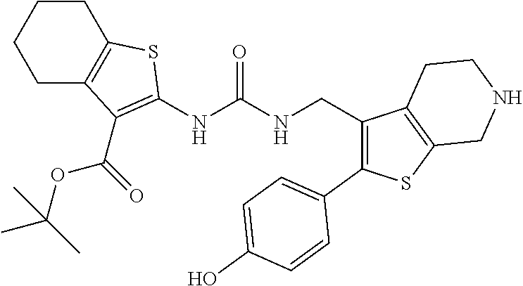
C1CC2=C(CC1)C(C(OC(C)(C)C)=O)=C(NC(NCC1=C(C3=CC=C(O)C=C3)SC3=C1CCNC3)=O)S2
